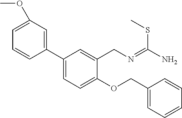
C1(C2=CC=C(OCC3=CC=CC=C3)C(CN=C(N)SC)=C2)=CC(OC)=CC=C1
